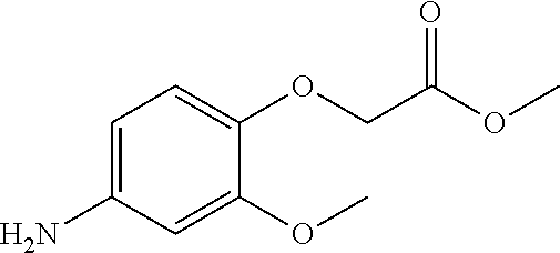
C1=C(N)C=C(OC)C(OCC(OC)=O)=C1
